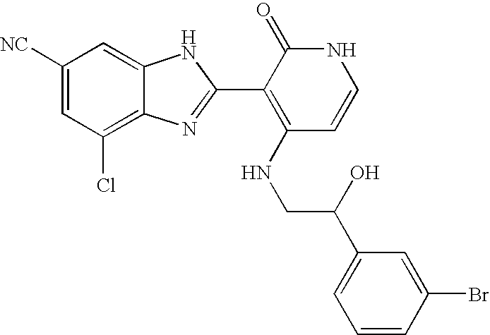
C1(Cl)=C2C(=CC([NC])=C1)NC(C1=C(NCC(C3=CC=CC(Br)=C3)O)C=CNC1=O)=N2
